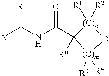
[R]C(NC(C1([R0])[(C)n]([R1])([R2])B[(C)m]1([R3])[R4])=O)[A]
